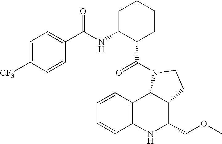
C12=C(NC(COC)C3C1N(C(=O)C1CCCCC1NC(=O)C1=CC=C([CF3])C=C1)CC3)C=CC=C2
